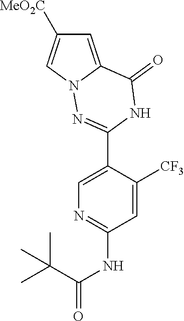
C1=C2N(C=C1[MeO2C])N=C(C1=CN=C(NC(C(C)(C)C)=O)C=C1[CF3])NC2=O
